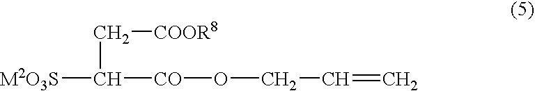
[M2O3S]C(C[COOR8])[CO]OCC=C
